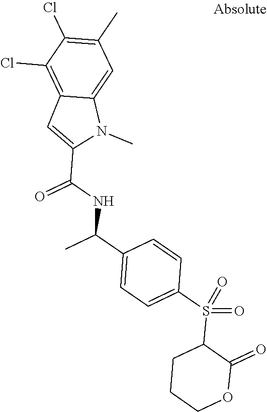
N1(C)C2=CC(C)=C(Cl)C(Cl)=C2C=C1C(NC(C1=CC=C(S(C2CCCOC2=O)(=O)=O)C=C1)C)=O
